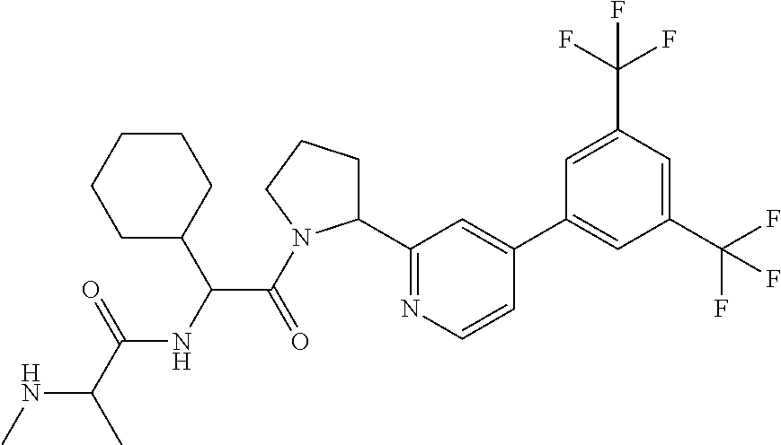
N(C(C)C(=O)NC(C(=O)N1C(C2=NC=CC(C3=CC(C(F)(F)F)=CC(C(F)(F)F)=C3)=C2)CCC1)C1CCCCC1)C
